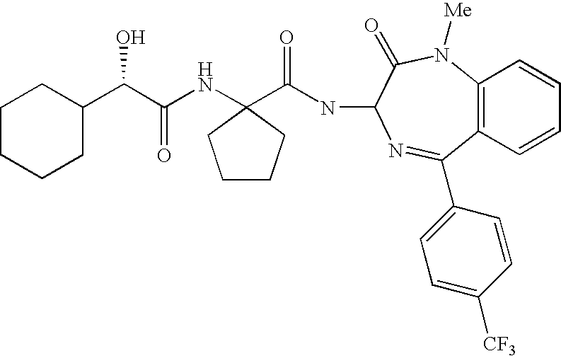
C1(C(C(NC2(C(NC3C(=O)N([Me])C4=C(C(C5=CC=C([CF3])C=C5)=N3)C=CC=C4)=O)CCCC2)=O)O)CCCCC1
